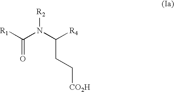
[R2]N(C([R4])CC[CO2H])C([R1])=O
